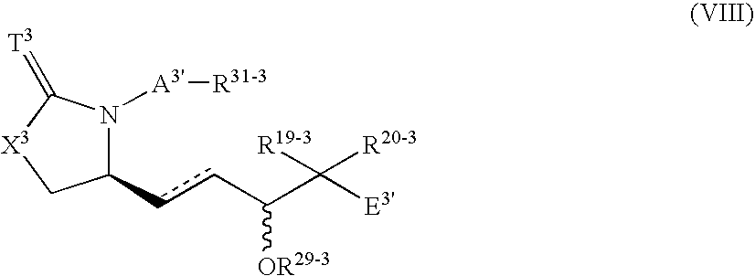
C1(ccC(C([E3'])([R19-3])[R20-3])[OR29-3])N([A3'][R31-3])C(=[T3])[X3]C1
